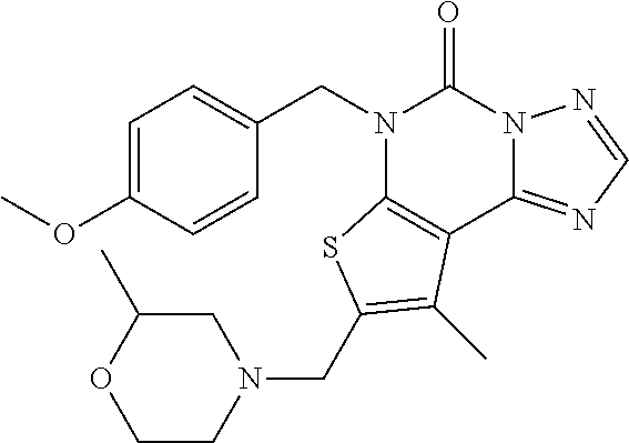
C1=C(OC)C=CC(CN2C3=C(C4=NC=NN4C2=O)C(C)=C(CN2CC(C)OCC2)S3)=C1
